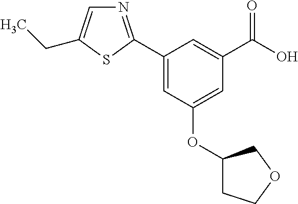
N1=C(C2=CC(OC3CCOC3)=CC(C(O)=O)=C2)SC(CC)=C1
